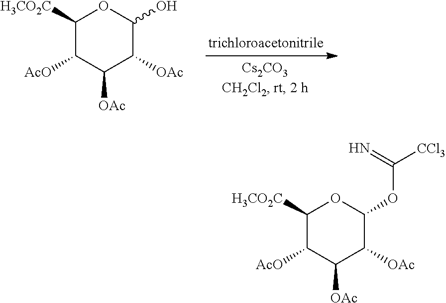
C1([H3CO2C])C([AcO])C([OAc])C([OAc])C(O)O1.C1([H3CO2C])C([AcO])C([OAc])C([OAc])C(OC([CCl3])=N)O1
